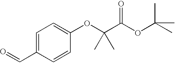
C1=C(C=O)C=CC(OC(C(OC(C)(C)C)=O)(C)C)=C1
